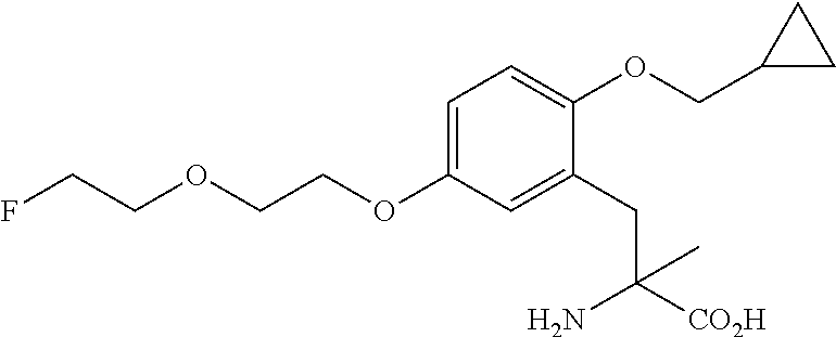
C1=C(OCCOCCF)C=C(CC([CO2H])(N)C)C(OCC2CC2)=C1
